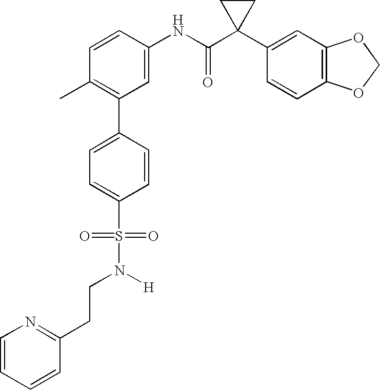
C1(NC(C2(C3=CC4=C(C=C3)OCO4)CC2)=O)=CC(C2=CC=C(S(=O)(=O)N(CCC3=NC=CC=C3)[H])C=C2)=C(C)C=C1
